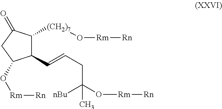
C1(C=CCC(C)([nBu])O[Rm][Rn])C([(CH2)7]O[Rm][Rn])C(=O)CC1O[Rm][Rn]
